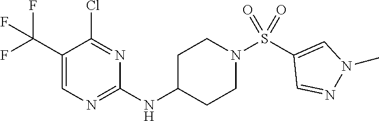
C1(NC2CCN(S(C3=CN(C)N=C3)(=O)=O)CC2)=NC=C(C(F)(F)F)C(Cl)=N1
